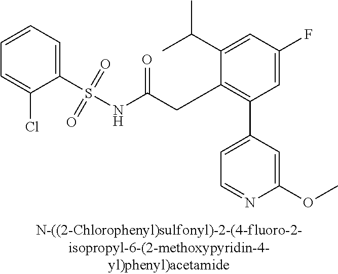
C1(S(NC(CC2=C(C3=CC=NC(OC)=C3)C=C(F)C=C2C(C)C)=O)(=O)=O)=CC=CC=C1Cl
